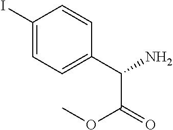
C1(I)=CC=C(C(N)C(=O)OC)C=C1
